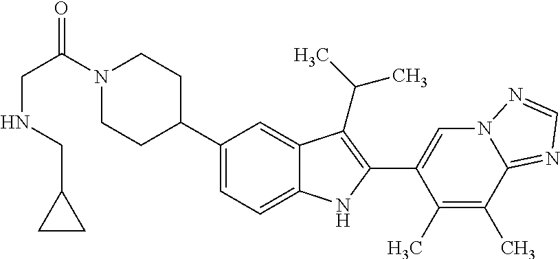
N1(C(CNCC2CC2)=O)CCC(C2=CC=C3C(=C2)C(C(C)C)=C(C2=CN4C(=NC=N4)C(C)=C2C)N3)CC1
